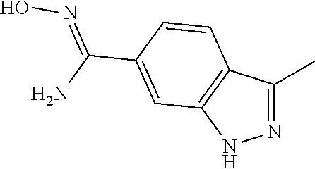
N1=C(C)C2=C(N1)C=C(C(=NO)N)C=C2
